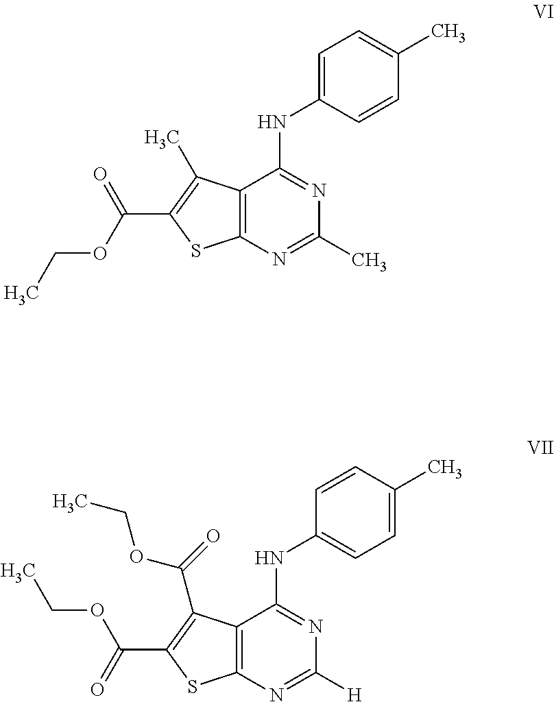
C12=C(N=C(C)N=C1NC1=CC=C(C)C=C1)SC(C(OCC)=O)=C2C.C12=C(N=C([H])N=C1NC1=CC=C(C)C=C1)SC(C(=O)OCC)=C2C(OCC)=O
